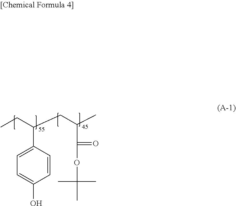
C1(C(CC(C(OC(C)(C)C)=O)C)CC)=CC=C(O)C=C1
